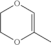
C1COC(C)=CO1
